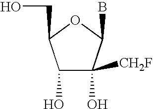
C1(O)([CH2F])C(B)OC(CO)C1O
